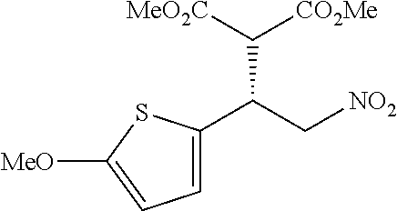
C(C[NO2])(C([CO2Me])[MeO2C])C1=CC=C([MeO])S1
